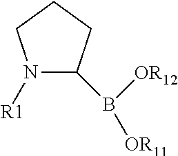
N1([R1])C(B([OR11])[OR12])CCC1
